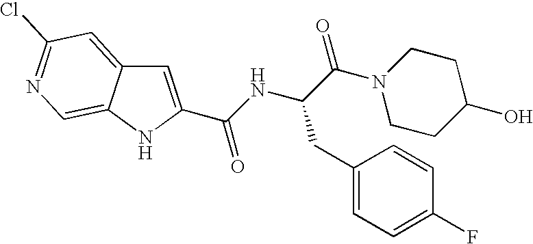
C(C1=CC2=CC(Cl)=NC=C2N1)(NC(C(N1CCC(O)CC1)=O)CC1=CC=C(F)C=C1)=O
